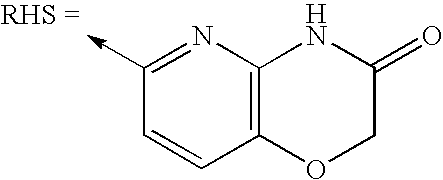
C1(->C)=NC2=C(C=C1)OCC(=O)N2
